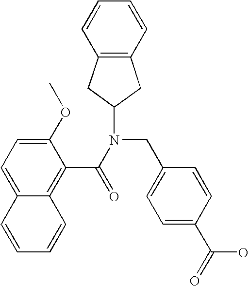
C1(OC)=CC=C2C(=C1C(N(CC1=CC=C(C(=O)O)C=C1)C1CC3=C(C1)C=CC=C3)=O)C=CC=C2
